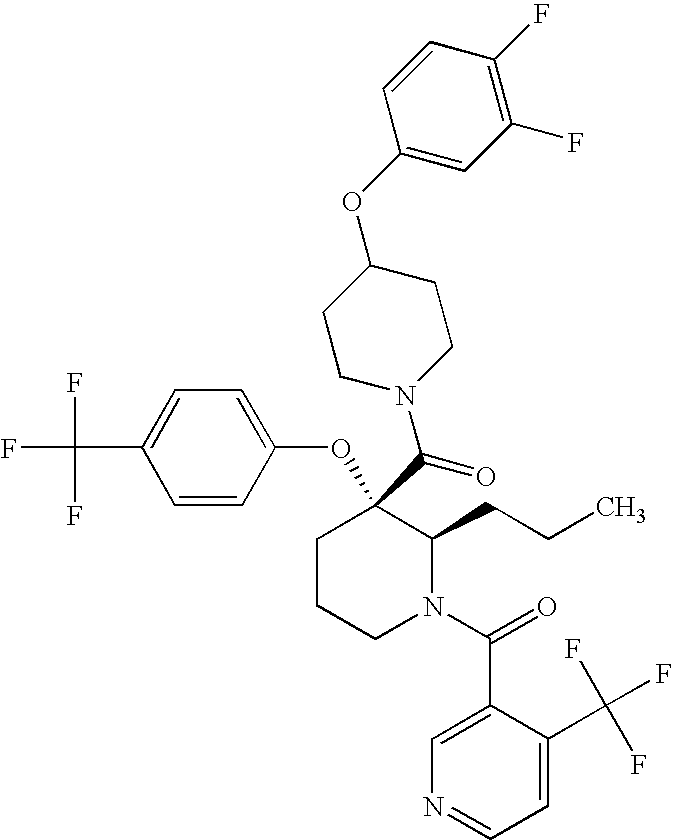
C1CCN(C(=O)C2=CN=CC=C2C(F)(F)F)C(CCC)C1(C(N1CCC(OC2=CC(F)=C(F)C=C2)CC1)=O)OC1=CC=C(C(F)(F)F)C=C1
